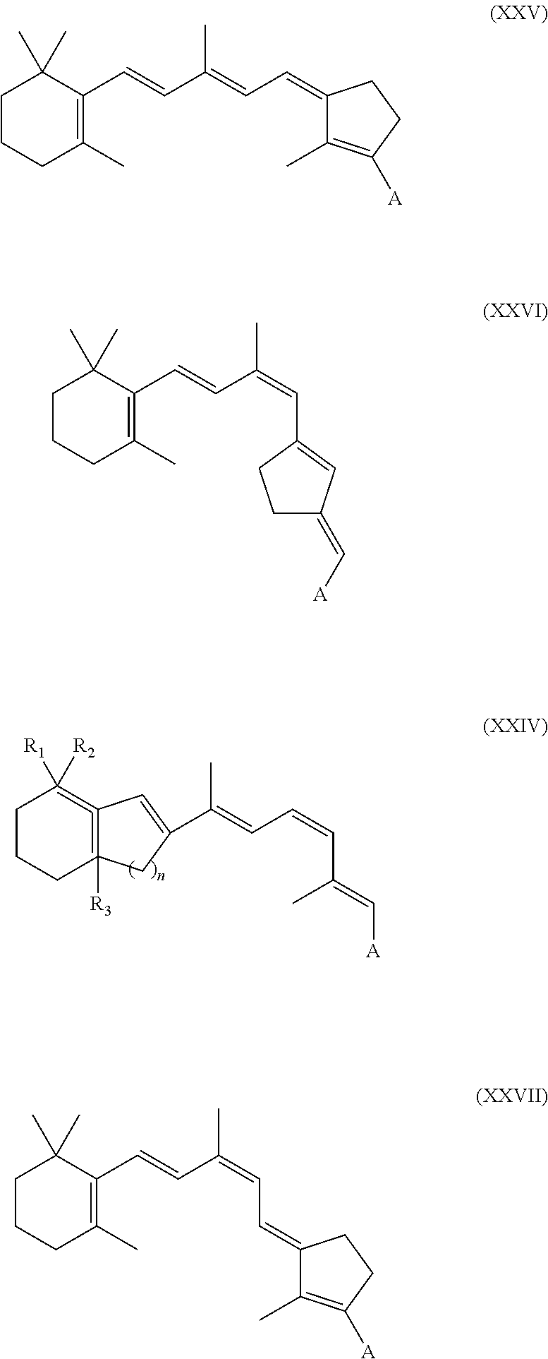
C1CCC(C)=C(C=CC(=CC=C2C(C)=C([A])CC2)C)C1(C)C.C1CCC(C)=C(C=CC(=CC2=CC(=C[A])CC2)C)C1(C)C.C1CCC2([R3])=C(=C1([R2])[R1])C=C(C(=CC=CC(=C[A])C)C)C2.C1CCC(C)=C(C=CC(=CC=C2C(C)=C([A])CC2)C)C1(C)C
